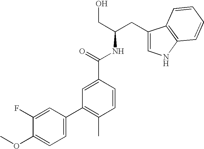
C1=C(C2=C(C)C=CC(C(=O)NC(CO)CC3=CNC4=C3C=CC=C4)=C2)C=C(F)C(OC)=C1
